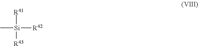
C[Si]([R41])([R42])[R43]
